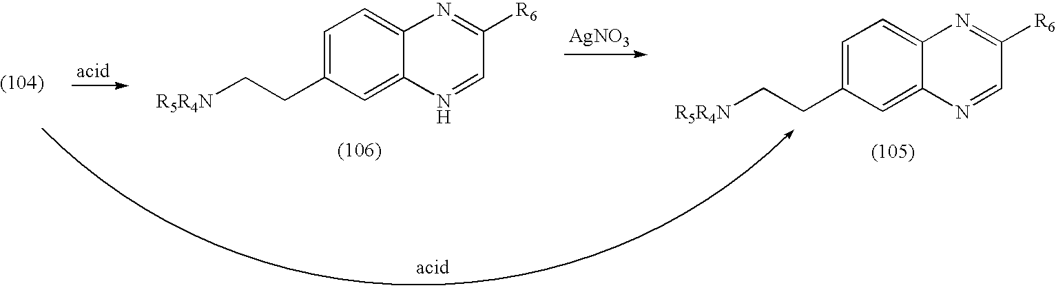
[AgNO3].C1=C(CC[R5R4N])C=C2C(=C1)N=C([R6])C=N2.C1=C(CC[R5R4N])C=C2C(=C1)N=C([R6])C=N2
